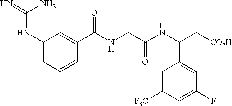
N=C(N)NC1=CC=CC(C(NCC(NC(C[CO2H])C2=CC(F)=CC([F3C])=C2)=O)=O)=C1
